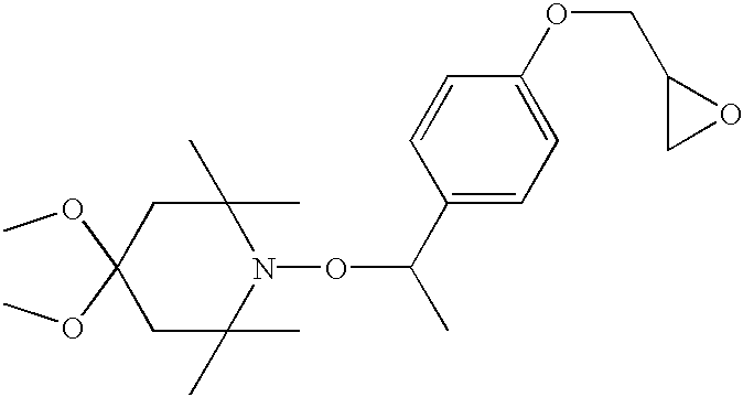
C1C(C)(C)N(OC(C)C2=CC=C(OCC3CO3)C=C2)C(C)(C)CC1(OC)OC
